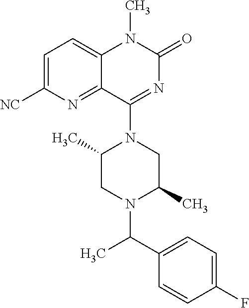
C1=C([NC])N=C2C(=C1)N(C)C(=O)N=C2N1C(C)CN(C(C2=CC=C(F)C=C2)C)C(C)C1
